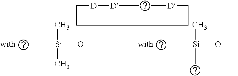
C([D][D]CC)CCC[D]C.C[Si](C)(OC)C.C[Si](C)(OC)C
